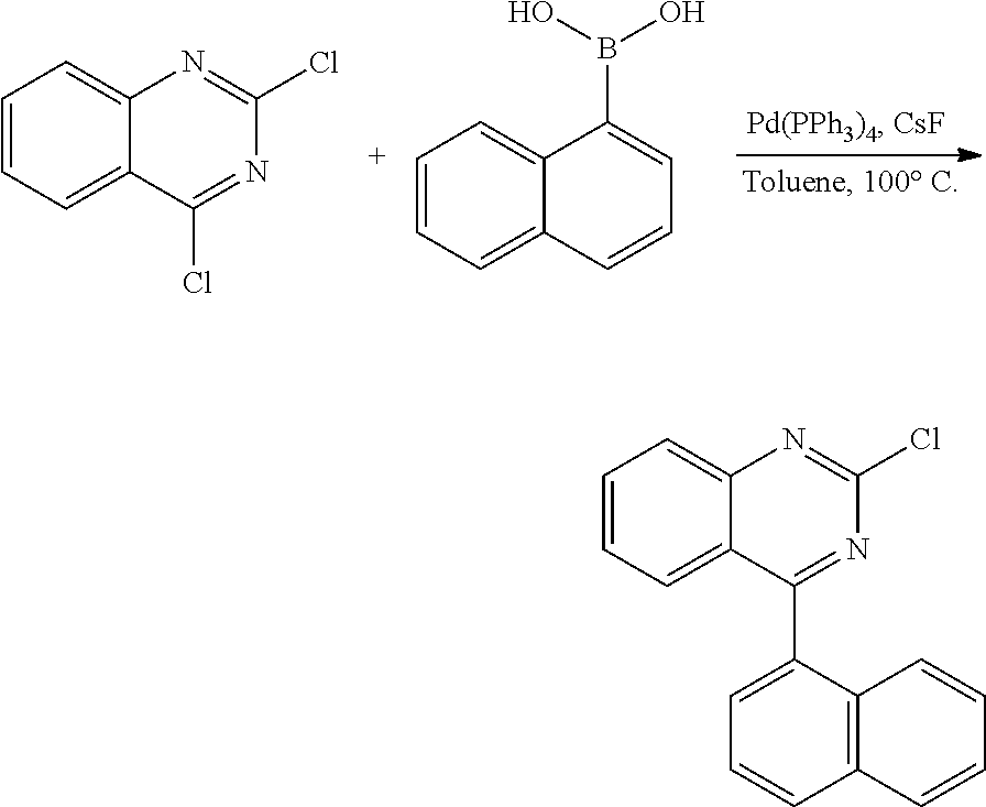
C1=CC=C2C(=C1)N=C(Cl)N=C2Cl.C1=CC=C2C(=C1)C(B(O)O)=CC=C2.C1=CC=C2C(=C1)N=C(Cl)N=C2C1=CC=CC2=C1C=CC=C2
